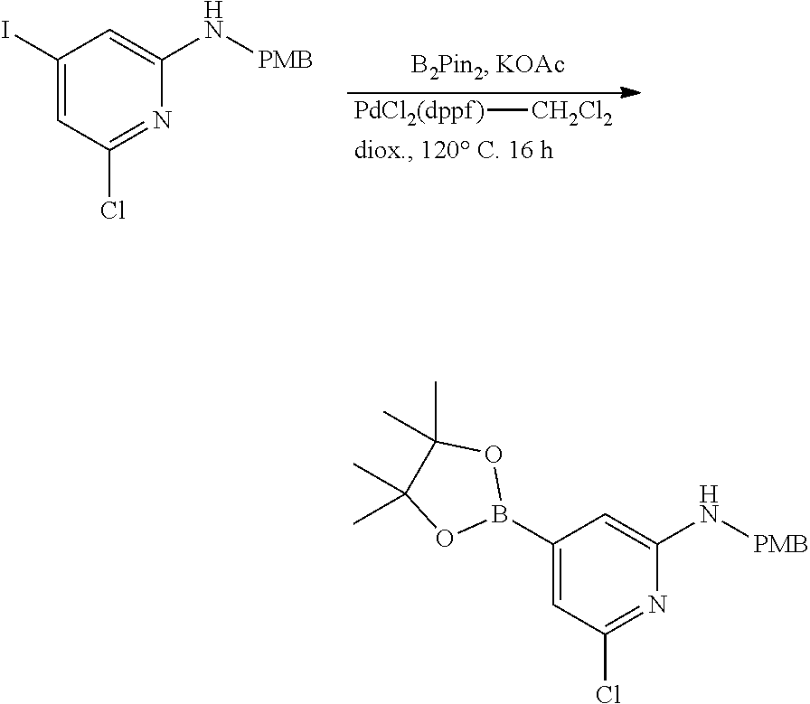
[PdCl2(dppf)][CH2Cl2].C1(I)=CC(Cl)=NC(N[PMB])=C1.C1(B2OC(C)(C)C(C)(C)O2)=CC(Cl)=NC(N[PMB])=C1
